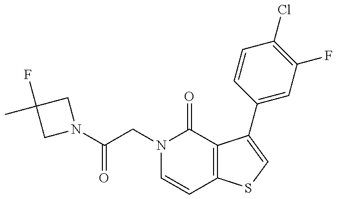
N1(C(CN2C=CC3=C(C2=O)C(C2=CC(F)=C(Cl)C=C2)=CS3)=O)CC(C)(F)C1
